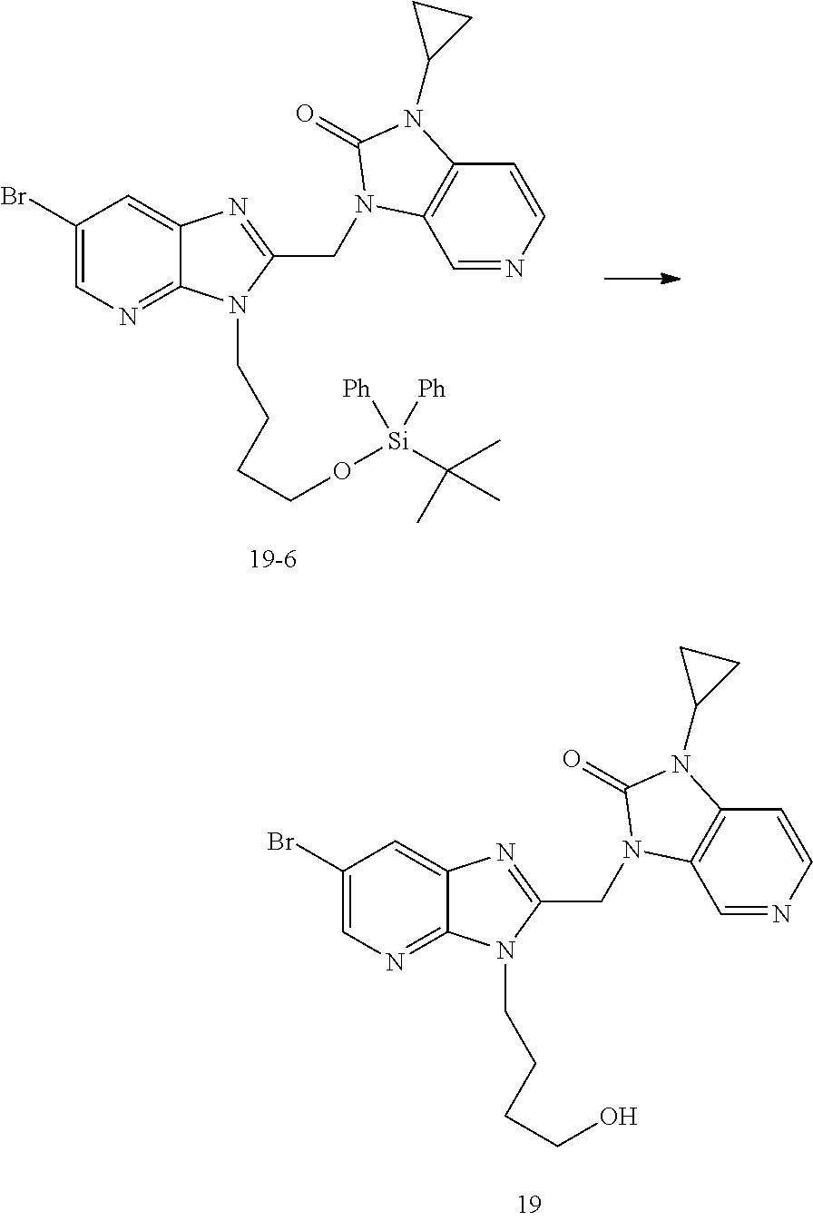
C1(Br)=CN=C2C(=C1)N=C(CN1C3=C(C=CN=C3)N(C3CC3)C1=O)N2CCCCO[Si](C(C)(C)C)([Ph])[Ph].C1(Br)=CN=C2C(=C1)N=C(CN1C3=C(C=CN=C3)N(C3CC3)C1=O)N2CCCCO
